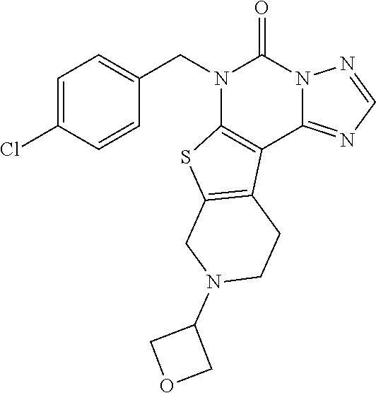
N1(CC2=CC=C(Cl)C=C2)C2=C(C3=NC=NN3C1=O)C1=C(S2)CN(C2COC2)CC1
